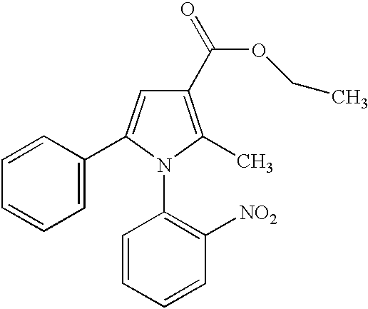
C1=C(C2=CC=CC=C2)N(C2=C([NO2])C=CC=C2)C(C)=C1C(OCC)=O
